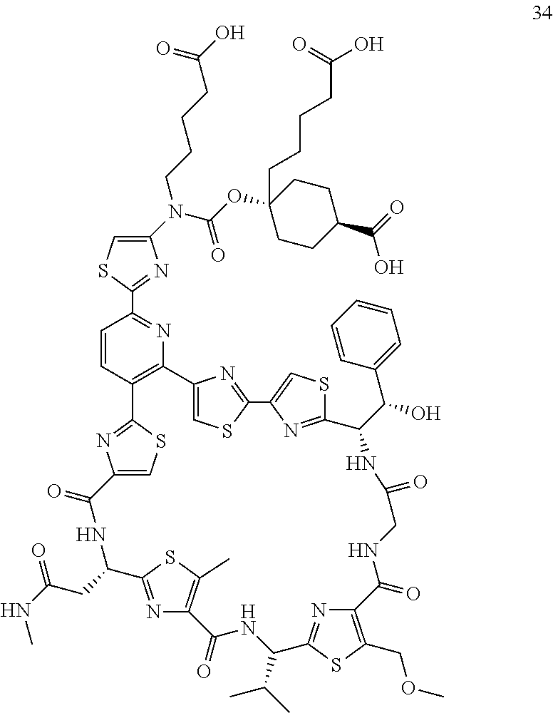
C1(N(C(OC2(CCCCC(O)=O)CCC(C(=O)O)CC2)=O)CCCCC(O)=O)=CSC(C2=NC3=C(C=C2)C2=NC(=CS2)C(=O)NC(CC(NC)=O)C2=NC(=C(C)S2)C(=O)NC(C(C)C)C2=NC(=C(COC)S2)C(=O)NCC(=O)NC(C(C2=CC=CC=C2)O)C2=NC(=CS2)C2=NC3=CS2)=N1
